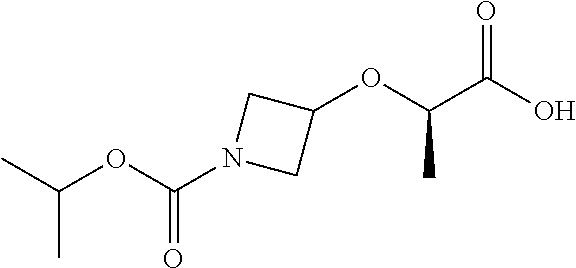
CC(OC(N1CC(OC(C(O)=O)C)C1)=O)C
